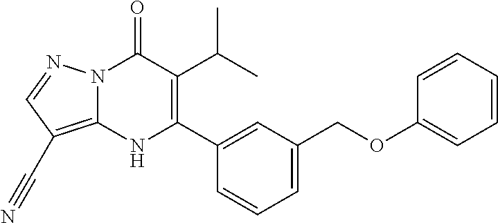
N12C(=C(C#N)C=N1)NC(C1=CC(COC3=CC=CC=C3)=CC=C1)=C(C(C)C)C2=O
